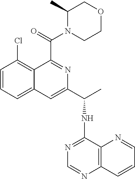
C1=CC=C2C(=C1Cl)C(C(=O)N1CCOCC1C)=NC(C(C)NC1=NC=NC3=C1N=CC=C3)=C2
